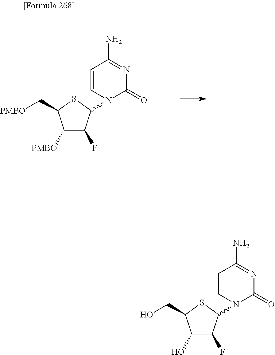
C1([PMBO])C(F)C(N2C=CC(N)=NC2=O)SC1C[PMBO].C1(O)C(F)C(N2C=CC(N)=NC2=O)SC1CO
